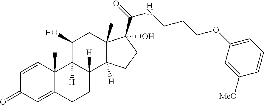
O(CCCNC(C1(O)C2(C)C([H])(C3([H])CCC4=CC(=O)C=CC4(C)C3([H])C(O)C2)CC1)=O)C1=CC=CC([MeO])=C1
